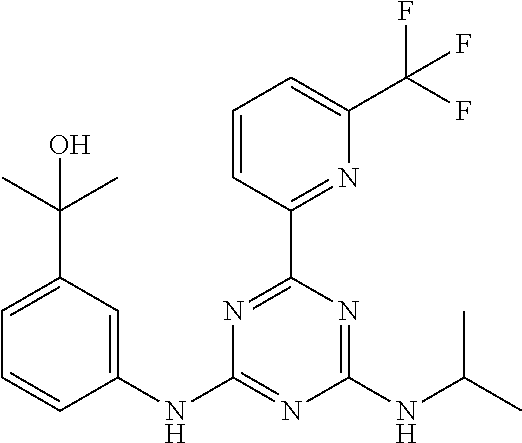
C1(NC2=NC(NC(C)C)=NC(C3=NC(C(F)(F)F)=CC=C3)=N2)=CC(C(C)(C)O)=CC=C1
